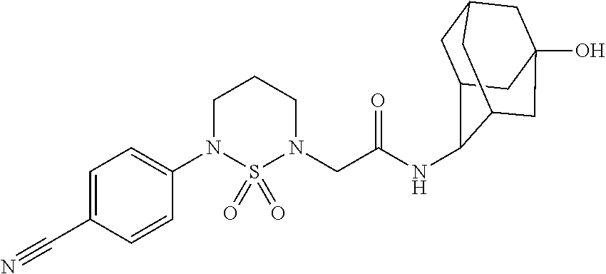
C1(N2CCCN(CC(=O)NC3C4CC5CC(O)(CC3C5)C4)S2(=O)=O)=CC=C(C#N)C=C1
